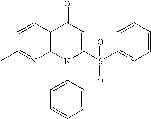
N1=C(C)C=CC2=C1N(C1=CC=CC=C1)C(S(C1=CC=CC=C1)(=O)=O)=CC2=O
